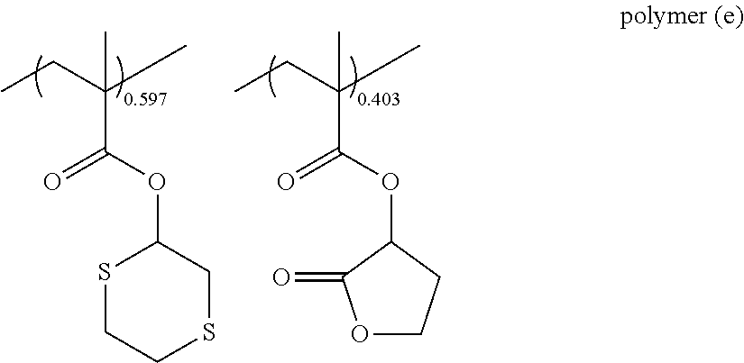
CCC(C)(C)C(OC1SCCSC1)=O.CCC(C)(C)C(OC1C(=O)OCC1)=O
